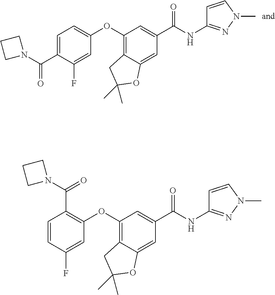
C1=C(C(N2CCC2)=O)C(F)=CC(OC2=C3C(=CC(C(NC4=NN(C)C=C4)=O)=C2)OC(C)(C)C3)=C1.C1=CC(F)=CC(OC2=C3C(=CC(C(NC4=NN(C)C=C4)=O)=C2)OC(C)(C)C3)=C1C(=O)N1CCC1
